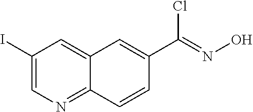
C1(I)=CN=C2C(=C1)C=C(C(=NO)Cl)C=C2
